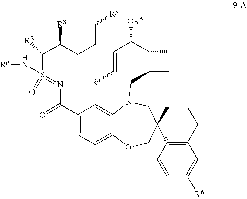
N(S(=NC(C1=CC=C2C(=C1)N(CC1C(C(C=C[Rx])[OR5])CC1)CC1(C3=C(CCC1)C=C([R6])C=C3)CO2)=O)(C(C([R3])CC=C[Ry])[R2])=O)[Rp]
